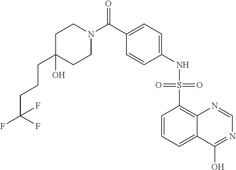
C1CN(C(C2=CC=C(NS(=O)(=O)C3=C4C(=CC=C3)C(O)=NC=N4)C=C2)=O)CCC1(O)CCCC(F)(F)F
